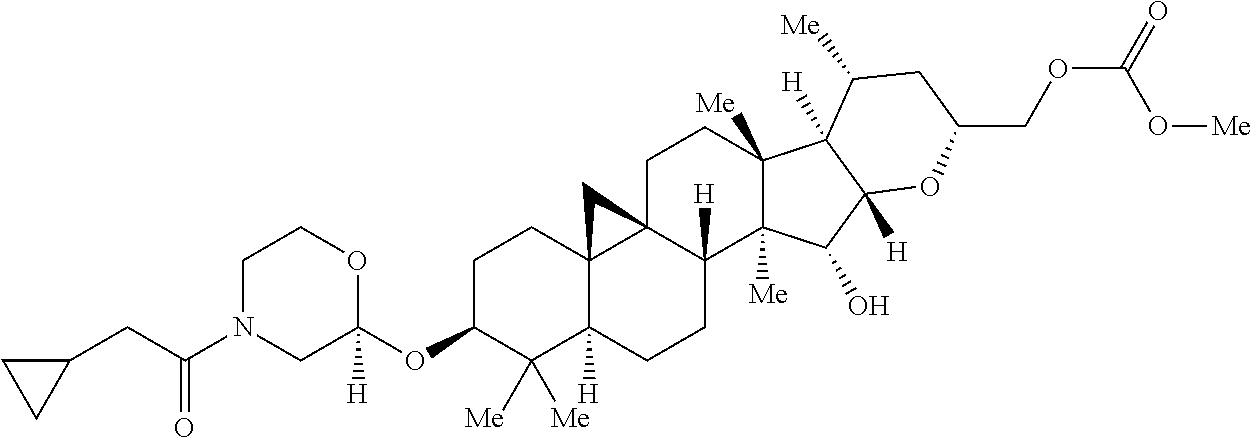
C1C(OC2([H])OCCN(C(CC3CC3)=O)C2)C([Me])([Me])C2([H])C3(C1)C1(C([H])(CC2)C2([Me])C([Me])(CC1)C1([H])C([H])(C2O)OC(COC(=O)O[Me])CC1[Me])C3
